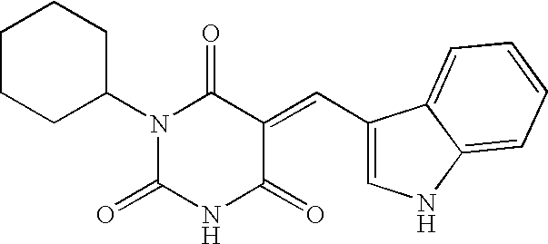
C1(N2C(=O)NC(=O)C(=CC3=CNC4=CC=CC=C34)C2=O)CCCCC1
